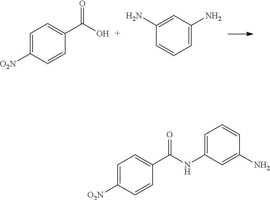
C1=C(C(O)=O)C=CC([O2N])=C1.C1=C(N)C=CC=C1N.C1=C(C(=O)NC2=CC=CC(N)=C2)C=CC([O2N])=C1
